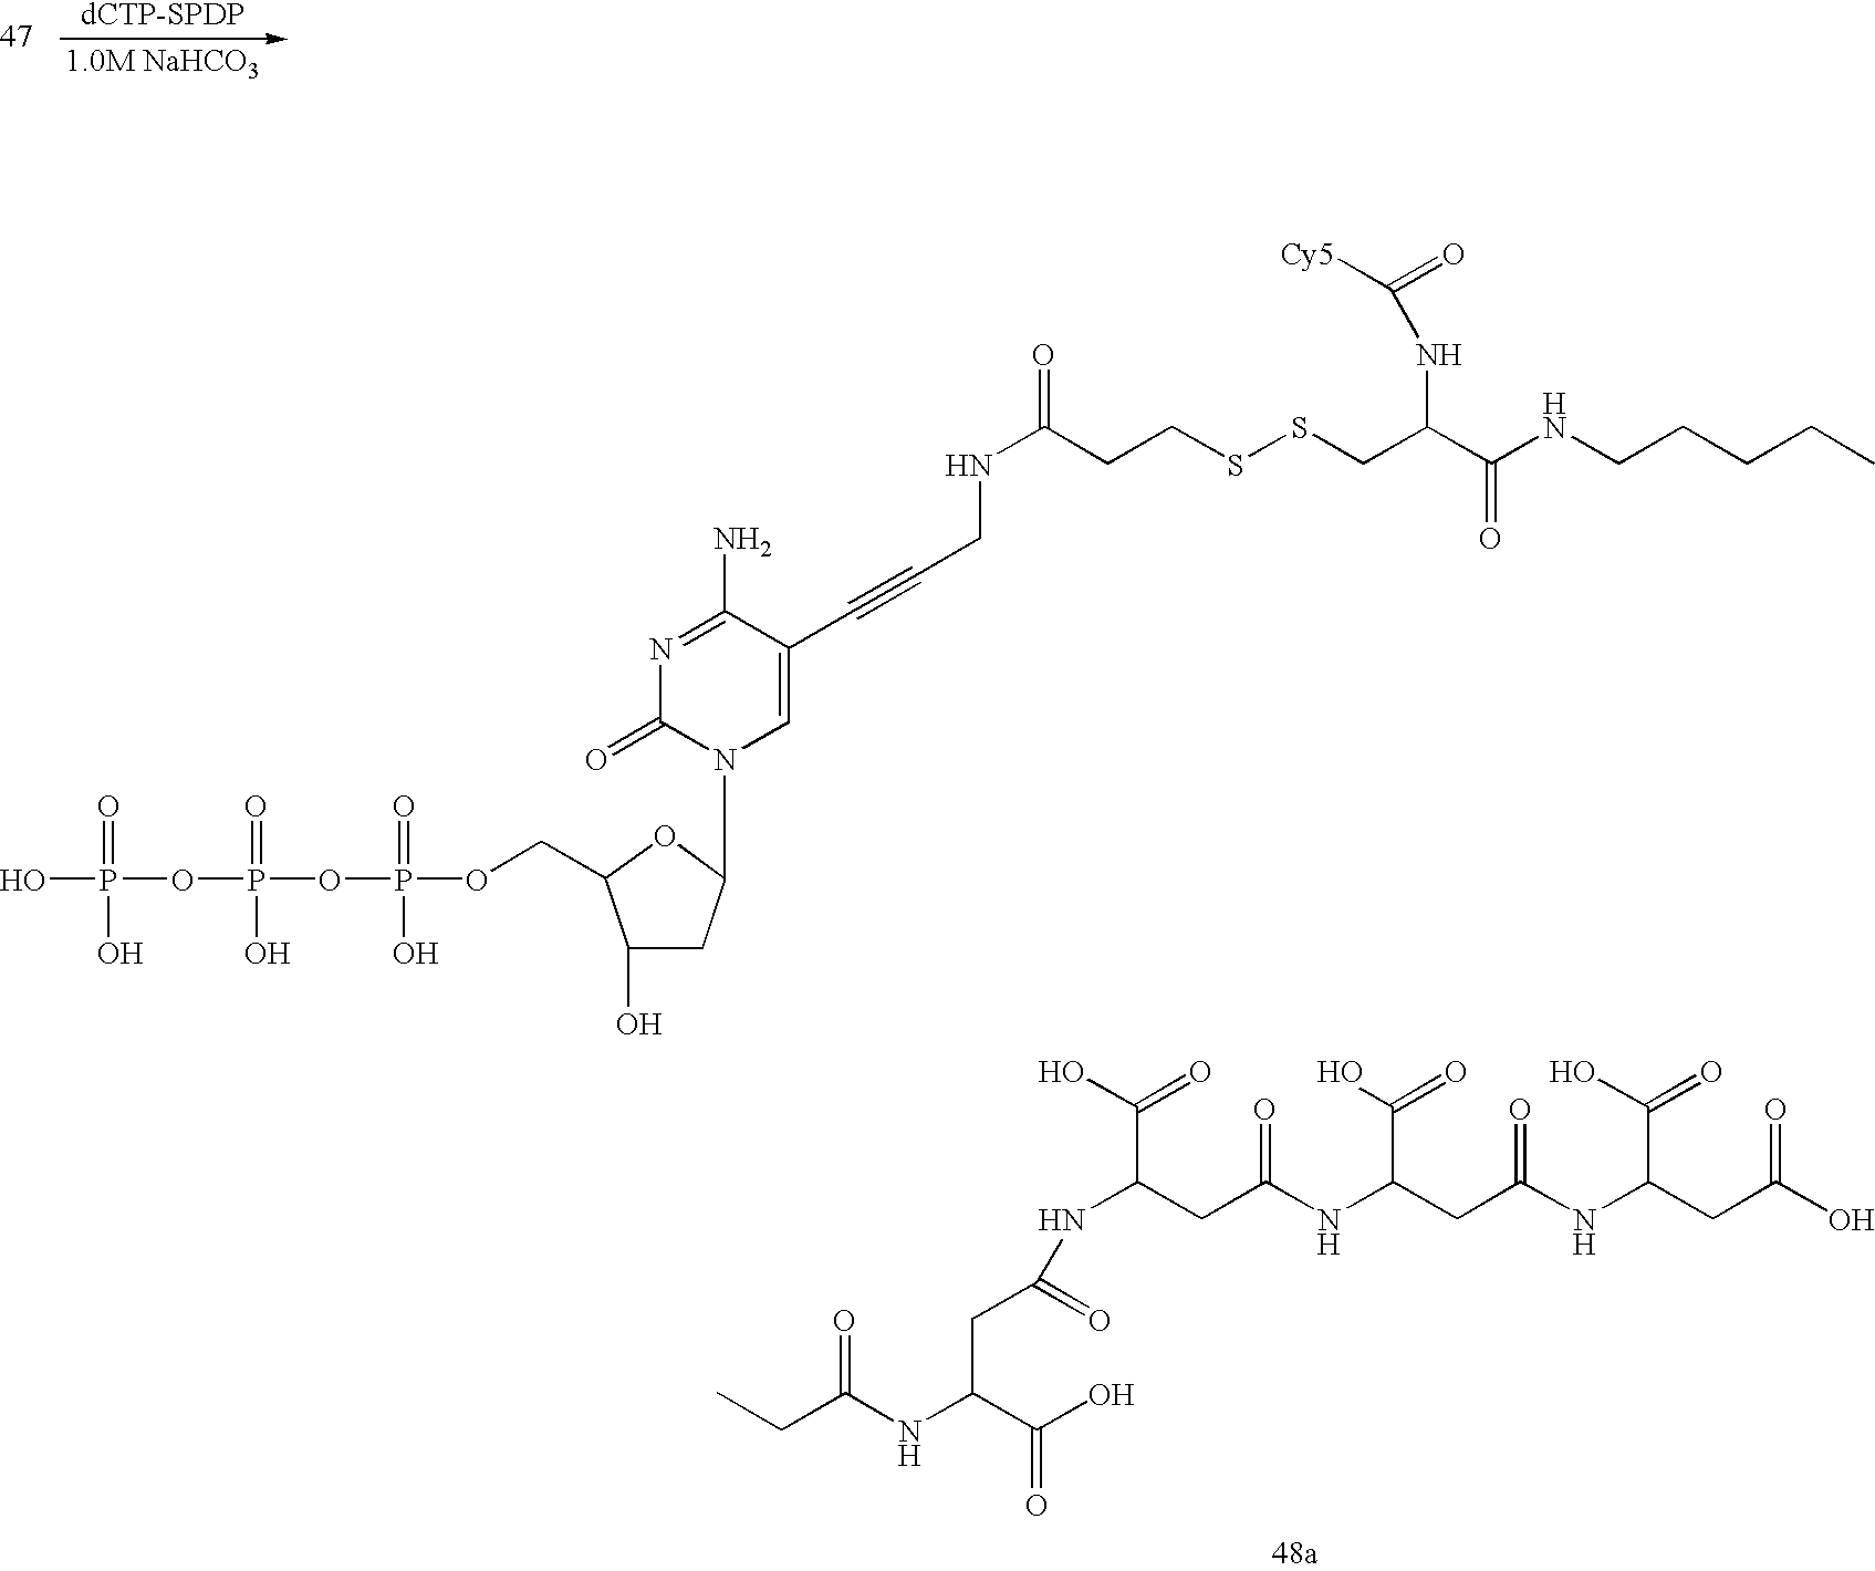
CCC(NC(C(O)=O)CC(=O)NC(CC(NC(CC(NC(CC(O)=O)C(O)=O)=O)C(O)=O)=O)C(O)=O)=O.C(SSCC(C(NCCCCC)=O)NC(=O)[Cy5])CC(NCC#CC1=CN(C2CC(O)C(COP(OP(OP(O)(=O)O)(=O)O)(=O)O)O2)C(=O)N=C1N)=O
